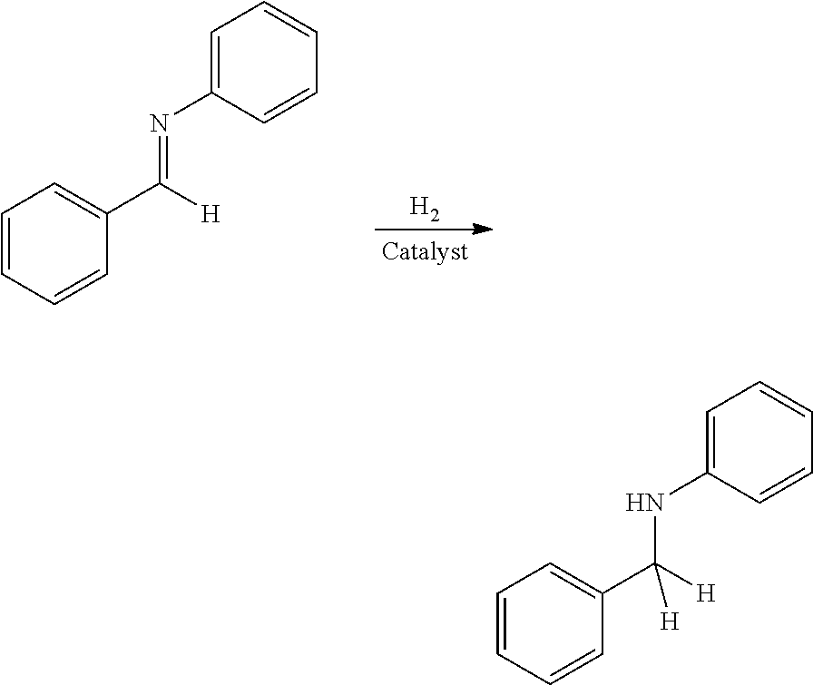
[H2].C([H])(C1=CC=CC=C1)=NC1=CC=CC=C1.C([H])(C1=CC=CC=C1)(NC1=CC=CC=C1)[H]
